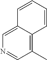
C1(C)=C2C(=CN=C1)C=CC=C2
